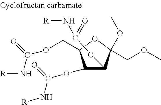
C1(COC)(OC)OC(COC(N[R])=O)C(OC(N[R])=O)C1OC(N[R])=O
